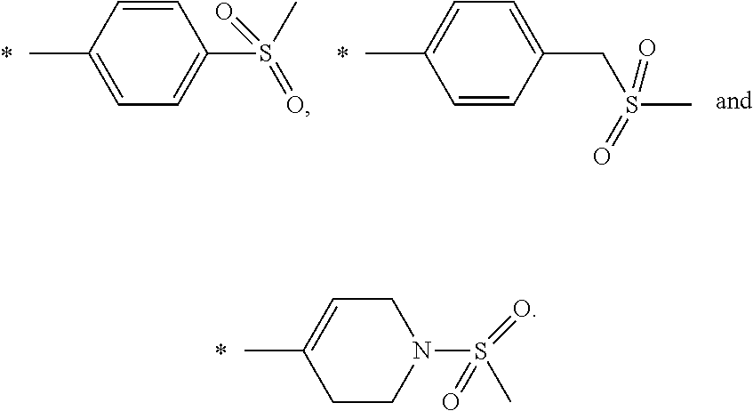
CC1=CCN(S(=O)(=O)C)CC1.CC1=CC=C(CS(C)(=O)=O)C=C1.CC1=CC=C(S(C)(=O)=O)C=C1
